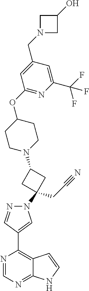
C12=NC=NC(C3=CN(C4(CC#N)CC(N5CCC(OC6=NC(C(F)(F)F)=CC(CN7CC(O)C7)=C6)CC5)C4)N=C3)=C1C=CN2
